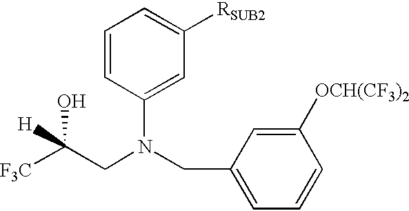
C1=CC(N(CC2=CC=CC([OCH(CF3)2])=C2)CC([F3C])(O)[H])=CC([RSUB2])=C1
